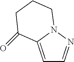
C1=C2N(N=C1)CCCC2=O
